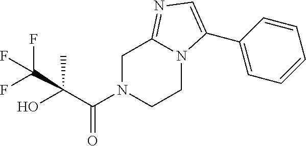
C1N(C(C(O)(C)C(F)(F)F)=O)CCN2C1=NC=C2C1=CC=CC=C1
